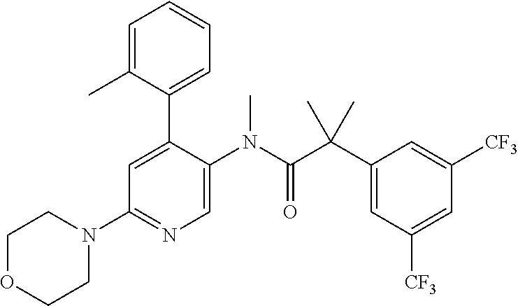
O1CCN(C2=NC=C(N(C)C(=O)C(C)(C3=CC([CF3])=CC([CF3])=C3)C)C(C3=CC=CC=C3C)=C2)CC1
